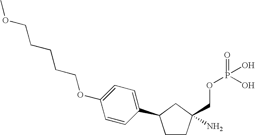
C1CC(N)(COP(=O)(O)O)CC1C1=CC=C(OCCCCCOC)C=C1
